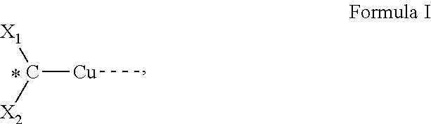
C([Cu]C)([X1])[X2]
